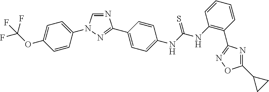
N1=CN(C2=CC=C(OC(F)(F)F)C=C2)N=C1C1=CC=C(NC(NC2=C(C3=NOC(C4CC4)=N3)C=CC=C2)=S)C=C1
